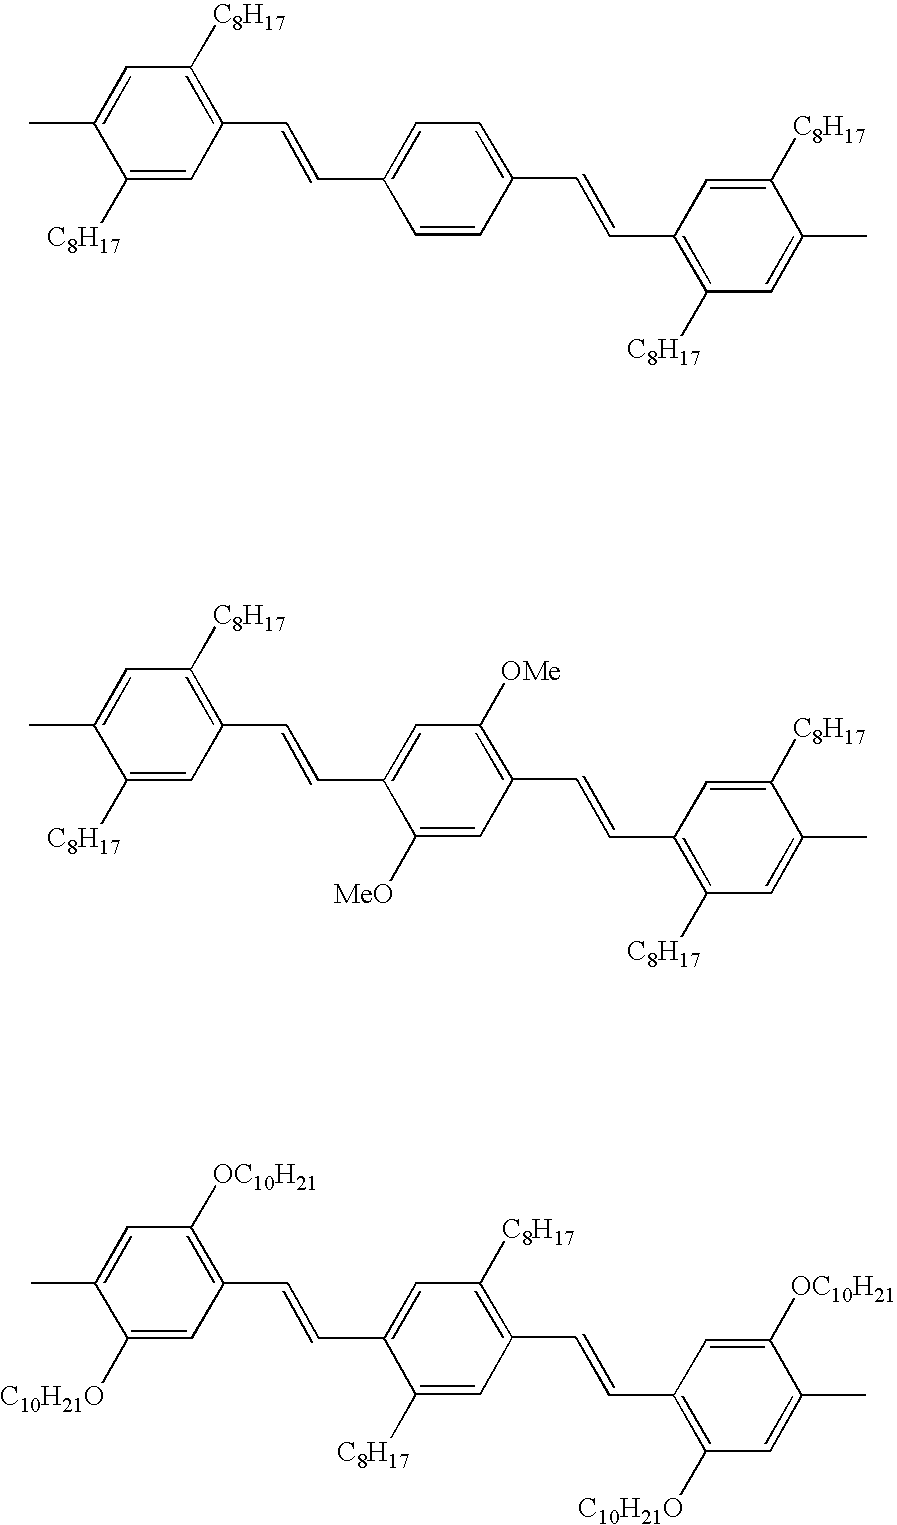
CC1=CC([C8H17])=C(C=CC2=CC=C(C=CC3=C([C8H17])C=C(C)C([C8H17])=C3)C=C2)C=C1[C8H17].CC1=CC([C8H17])=C(C=CC2=CC([OMe])=C(C=CC3=C([C8H17])C=C(C)C([C8H17])=C3)C=C2[MeO])C=C1[C8H17].CC1=CC([OC10H21])=C(C=CC2=CC([C8H17])=C(C=CC3=C([C10H21O])C=C(C)C([OC10H21])=C3)C=C2[C8H17])C=C1[C10H21O]
